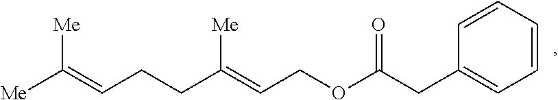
[Me]C(=CCCC(=CCOC(CC1=CC=CC=C1)=O)[Me])[Me]
